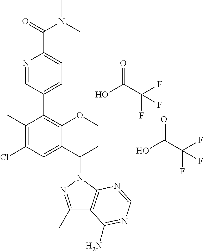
N1=CC(C2=C(OC)C(C(N3N=C(C)C4=C3N=CN=C4N)C)=CC(Cl)=C2C)=CC=C1C(=O)N(C)C.O=C(C(F)(F)F)O.O=C(C(F)(F)F)O
